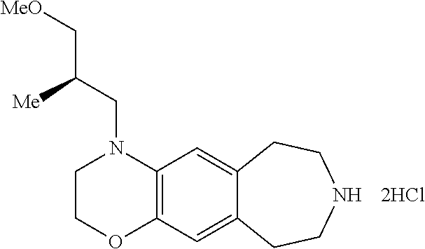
C(C[MeO])(CN1CCOC2=C1C=C1C(=C2)CCNCC1)[Me].[2HCl]
